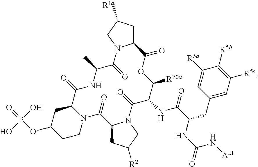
C12CC([R1a])CN1C(=O)C(C)NC(=O)C1CC(OP(O)(=O)O)CCN1C(=O)C1CC([R2])CN1C(=O)C(NC(C(NC(N[Ar1])=O)CC1=CC([R5c])=C([R5b])C([R5a])=C1)=O)C([R70a])OC2=O
